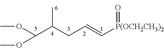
COC(OC)C(CC=C[P(OCH2CH3)2]=O)C
